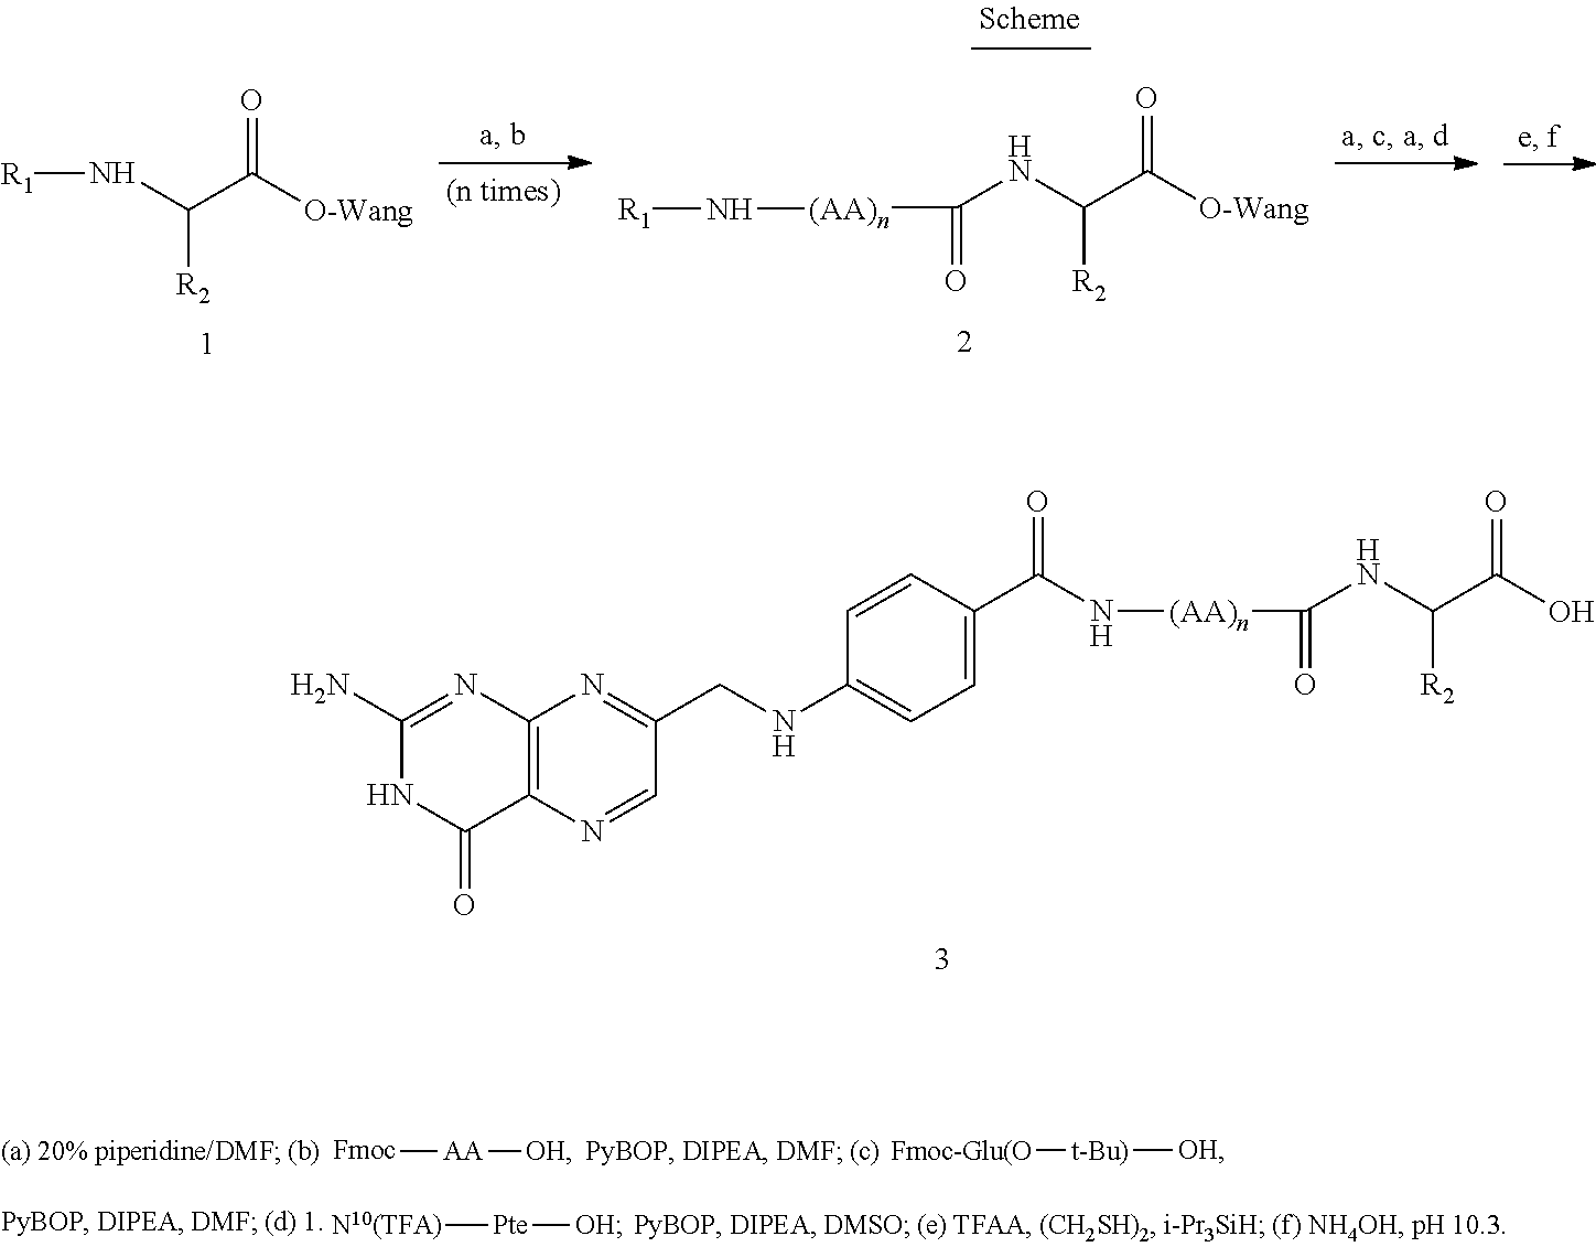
C1(N)=NC2=C(C(=O)N1)N=CC(CNC1=CC=C(C(N[(AA)n]C(NC(C(O)=O)[R2])=O)=O)C=C1)=N2.[R1]NC(C([O-Wang])=O)[R2].C(C([O-Wang])=O)([R2])NC([(AA)n]N[R1])=O.[N10(TFA)][Pte][OH].[Fmoc][AA][OH].[Fmoc-Glu(O][t-Bu)][OH]
